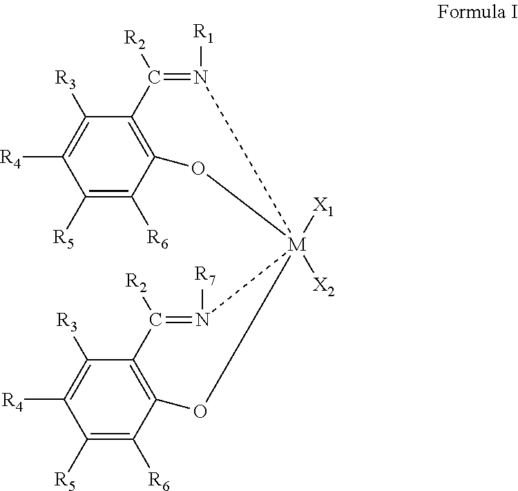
C1([R5])=C([R6])C2=C(C([R3])=C1[R4])C([R2])=N([R1])[M]1([X1])([X2])(O2)N([R7])=C([R2])C2=C(C([R6])=C([R5])C([R4])=C2[R3])O1
